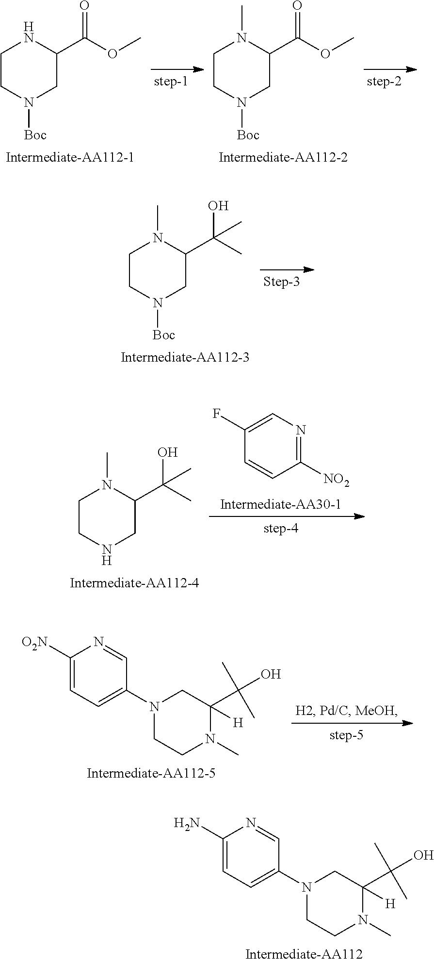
C1CN([Boc])CC(C(OC)=O)N1.C1CN([Boc])CC(C(OC)=O)N1C.C1CN([Boc])CC(C(C)(O)C)N1C.C1([NO2])=NC=C(F)C=C1.C1CNCC(C(C)(O)C)N1C.C1([O2N])=CC=C(N2CCN(C)C(C(O)(C)C)([H])C2)C=N1.C1(N)=CC=C(N2CCN(C)C(C(O)(C)C)([H])C2)C=N1
